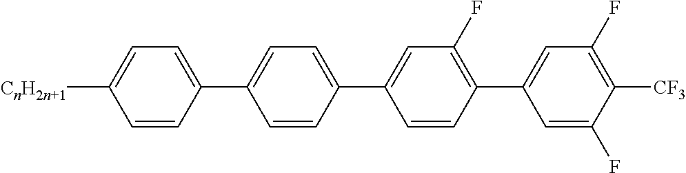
C1=CC(C2=CC(F)=C(C3=CC(F)=C([CF3])C(F)=C3)C=C2)=CC=C1C1=CC=C([CnH2n+1])C=C1
